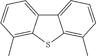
C12=CC=CC(C)=C1SC1=C(C)C=CC=C21
